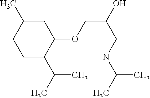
C1C(C(C)C)C(OCC(O)CNC(C)C)CC(C)C1
